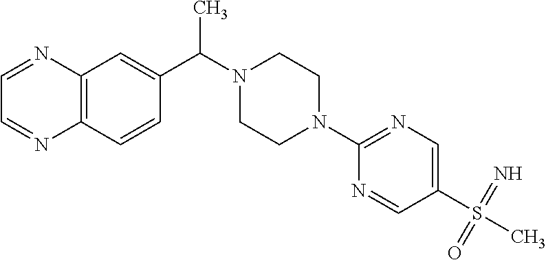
C12=C(C=CC(C(N3CCN(C4=NC=C(S(C)(=N)=O)C=N4)CC3)C)=C1)N=CC=N2
